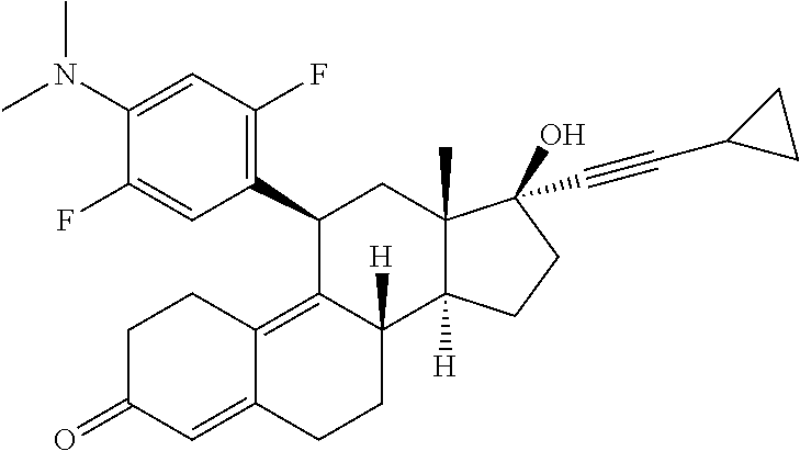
CN(C)C1=CC(F)=C(C2C3=C4C(=CC(=O)CC4)CCC3([H])C3([H])C(C)(C2)C(O)(C#CC2CC2)CC3)C=C1F
